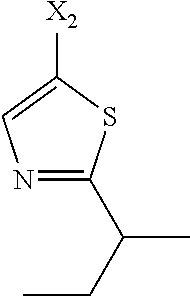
N1=C(C(CC)C)SC([X2])=C1
